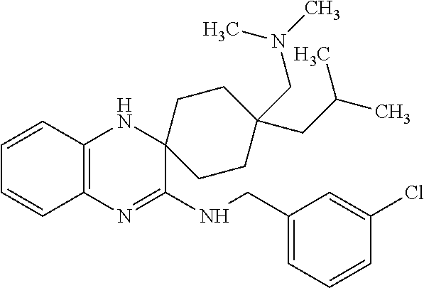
C1=CC2=C(C=C1)N=C(NCC1=CC=CC(Cl)=C1)C1(N2)CCC(CC(C)C)(CN(C)C)CC1
